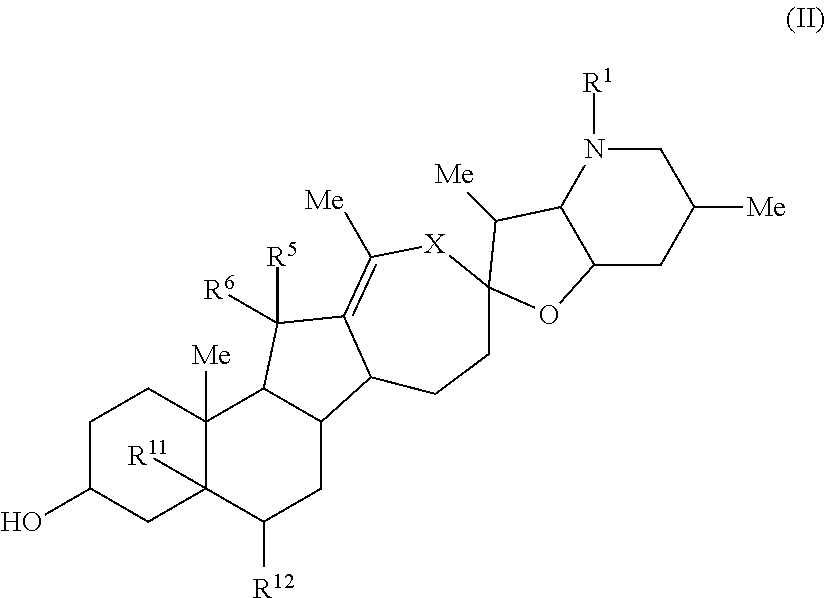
C1C(O)CC2([R11])C([Me])(C1)C1C(CC2[R12])C2C(=C([Me])[X]C3(CC2)C([Me])C2C(CC([Me])CN2[R1])O3)C1([R5])[R6]
